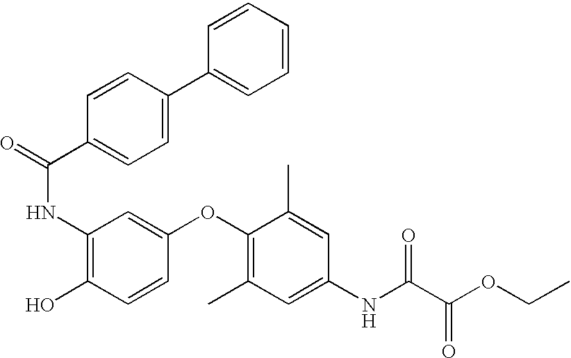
C1=CC=CC(C2=CC=C(C(=O)NC3=C(O)C=CC(OC4=C(C)C=C(NC(C(OCC)=O)=O)C=C4C)=C3)C=C2)=C1
